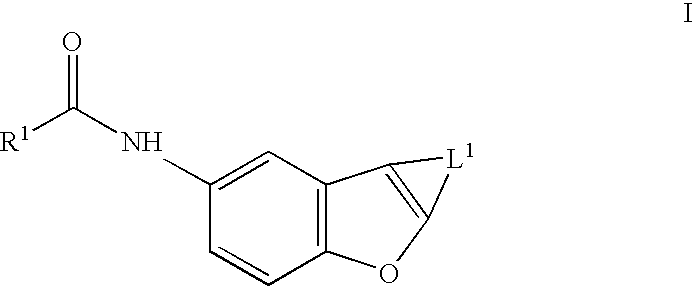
C1(NC(=O)[R1])=CC2=C(C=C1)OC1=C2[L1]1
